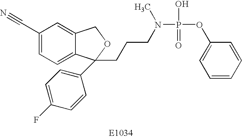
C1(C#N)=CC=C2C(=C1)COC2(C1=CC=C(F)C=C1)CCCN(P(=O)(O)OC1=CC=CC=C1)C
